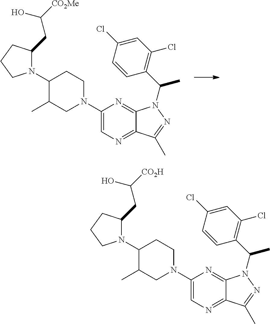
N1(C2C(C)CN(C3=CN=C4C(=N3)N(C(C)C3=C(Cl)C=C(Cl)C=C3)N=C4C)CC2)C(CC([CO2Me])O)CCC1.N1(C2C(C)CN(C3=CN=C4C(=N3)N(C(C)C3=C(Cl)C=C(Cl)C=C3)N=C4C)CC2)C(CC([CO2H])O)CCC1
